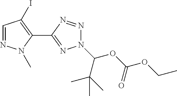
C1=NN(C)C(C2=NN(C(OC(OCC)=O)C(C)(C)C)N=N2)=C1I
